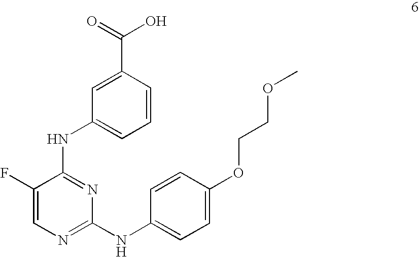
C1(F)=CN=C(NC2=CC=C(OCCOC)C=C2)N=C1NC1=CC=CC(C(=O)O)=C1
